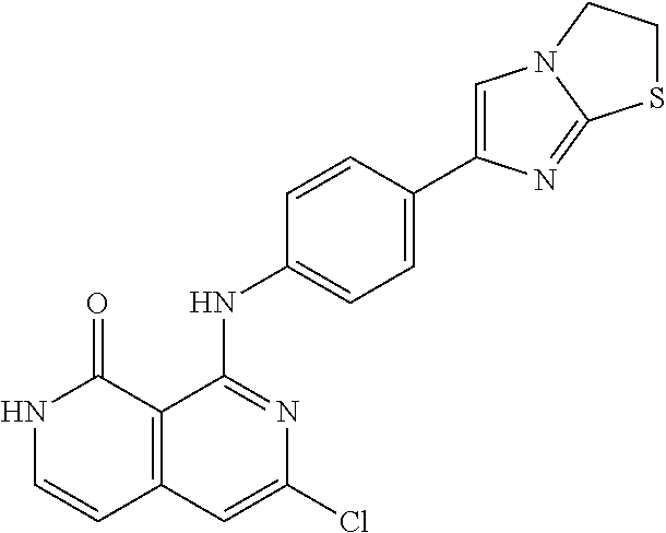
C1=CC(NC2=NC(Cl)=CC3=C2C(=O)NC=C3)=CC=C1C1=CN2C(=N1)SCC2
